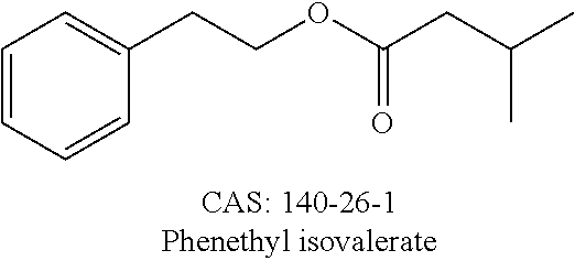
C1=CC=CC(CCOC(CC(C)C)=O)=C1
